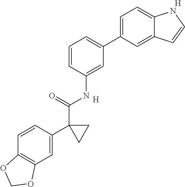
C1=C(C2=CC=CC(NC(C3(C4=CC5=C(C=C4)OCO5)CC3)=O)=C2)C=C2C(=C1)NC=C2.[H].[H]
